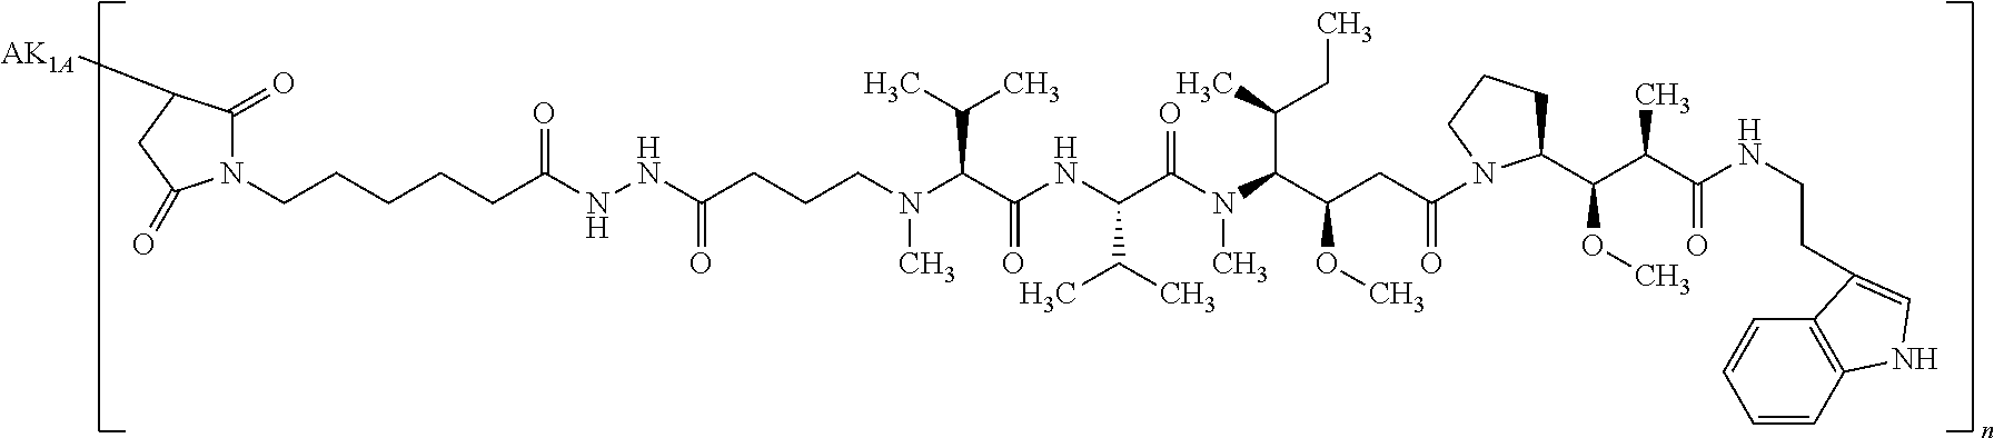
N1(CCCCCC(NNC(=O)CCCN(C(C(C)C)C(=O)NC(C(C)C)C(N(C(C(CC)C)C(OC)CC(N2C(C(C(C(NCCC3=CNC4=C3C=CC=C4)=O)C)OC)CCC2)=O)C)=O)C)=O)C(=O)C([AK1A])CC1=O
